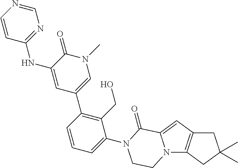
C1=CC(NC2=CC(C3=C(CO)C(N4C(=O)C5=CC6=C(N5CC4)CC(C)(C)C6)=CC=C3)=CN(C)C2=O)=NC=N1
